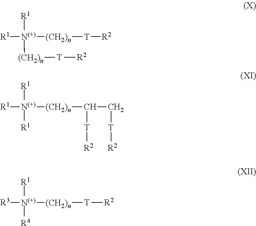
[R1][N(+)]([R1])([(CH2)n][T][R2])[(CH2)n][T][R2].[R1][N(+)]([R1])([(CH2)n]C(C[T][R2])[T][R2])[R1].[R1][N(+)]([R3])([(CH2)n][T][R2])[R4]
